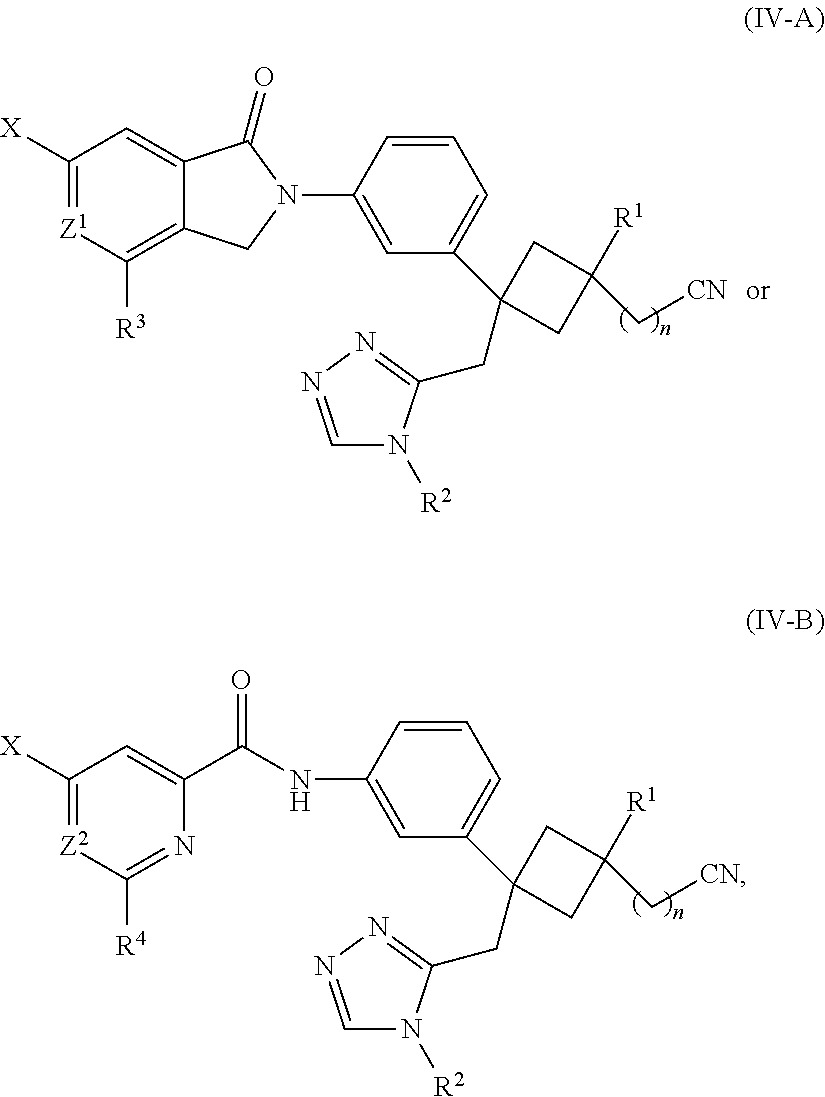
C1([X])=[Z1]C([R3])=C2C(=C1)C(=O)N(C1=CC(C3(CC4=NN=CN4[R2])CC([R1])(C[CN])C3)=CC=C1)C2.C1([X])=[Z2]C([R4])=NC(C(NC2=CC(C3(CC4=NN=CN4[R2])CC([R1])(C[CN])C3)=CC=C2)=O)=C1
